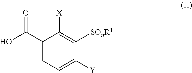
O=C(C1=CC=C([Y])C([SOnR1])=C1[X])O
